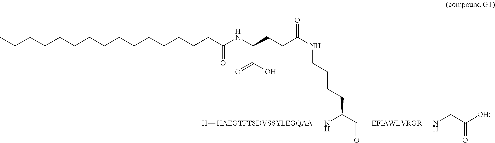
C(CCCCCCCCCCCCCC(NC(CCC(NCCCCC(C([EFIAWLVRGR]NCC([OH])=O)=O)N[HAEGTFTSDVSSYLEGQAA][H])=O)C(O)=O)=O)C
